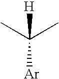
CC(C)([Ar])[H]
